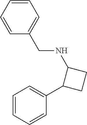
C1=CC(CNC2C(C3=CC=CC=C3)CC2)=CC=C1
